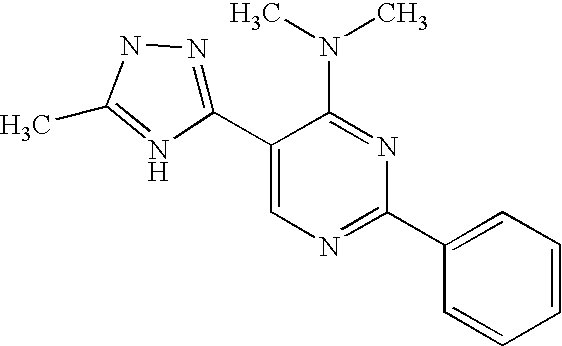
C1(C2=NNC(C)=N2)=CN=C(C2=CC=CC=C2)N=C1N(C)C
